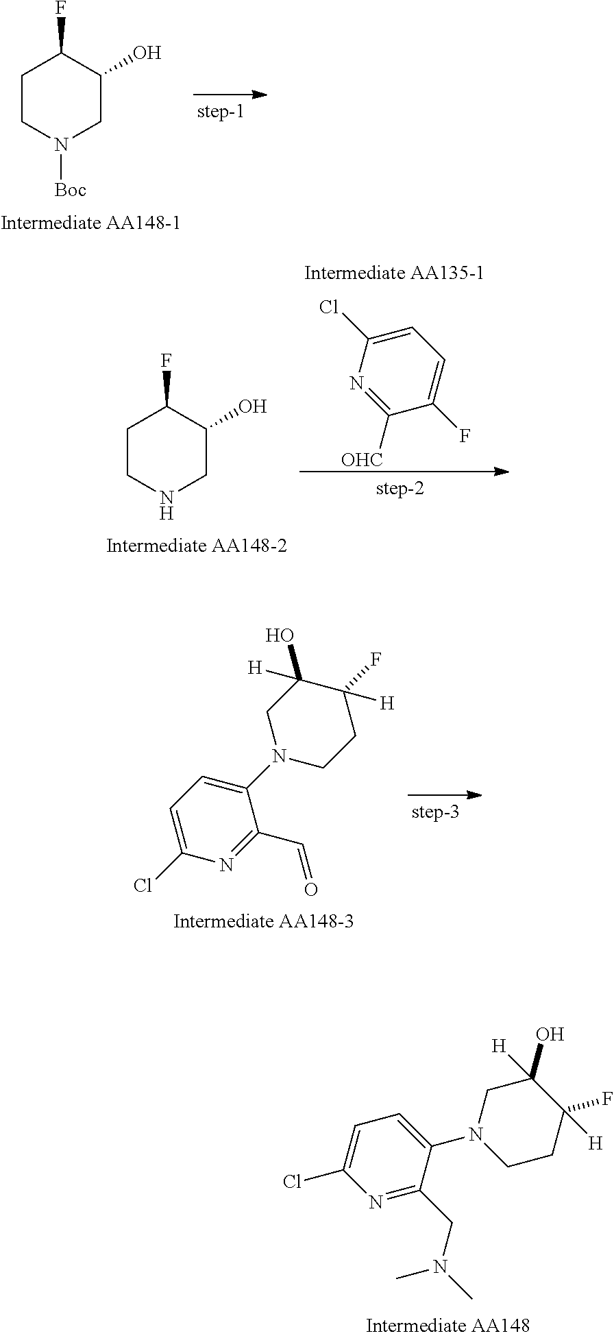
N1([Boc])CC(O)C(F)CC1.C1(N2CCC([H])(F)C(O)([H])C2)=CC=C(Cl)N=C1C=O.C1=C(Cl)N=C(CN(C)C)C(N2CCC([H])(F)C(O)([H])C2)=C1.C1=C(Cl)N=C([OHC])C(F)=C1.N1CC(O)C(F)CC1
